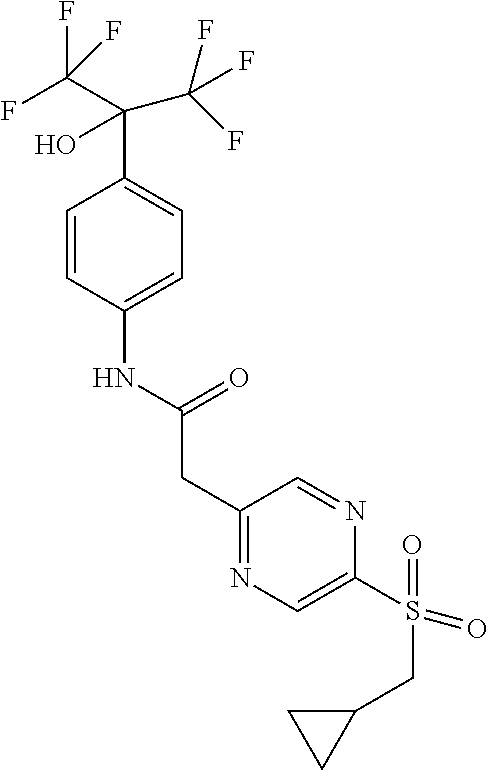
C1=CC(NC(CC2=NC=C(S(=O)(CC3CC3)=O)N=C2)=O)=CC=C1C(C(F)(F)F)(O)C(F)(F)F
